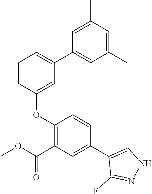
C1=CC(OC2=C(C(OC)=O)C=C(C3=CNN=C3F)C=C2)=CC(C2=CC(C)=CC(C)=C2)=C1
